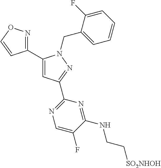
C1(C2=NOC=C2)=CC(C2=NC=C(F)C(NCC[SO2NHOH])=N2)=NN1CC1=CC=CC=C1F
